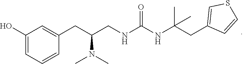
C1(O)=CC=CC(CC(CNC(NC(CC2=CSC=C2)(C)C)=O)N(C)C)=C1
